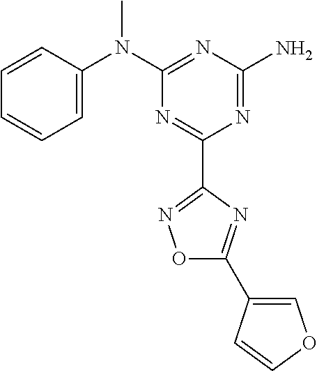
C1=CC(N(C2=NC(N)=NC(C3=NOC(C4=COC=C4)=N3)=N2)C)=CC=C1
